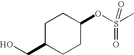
C1C(CO)CCC(OS(=O)(=O)C)C1
